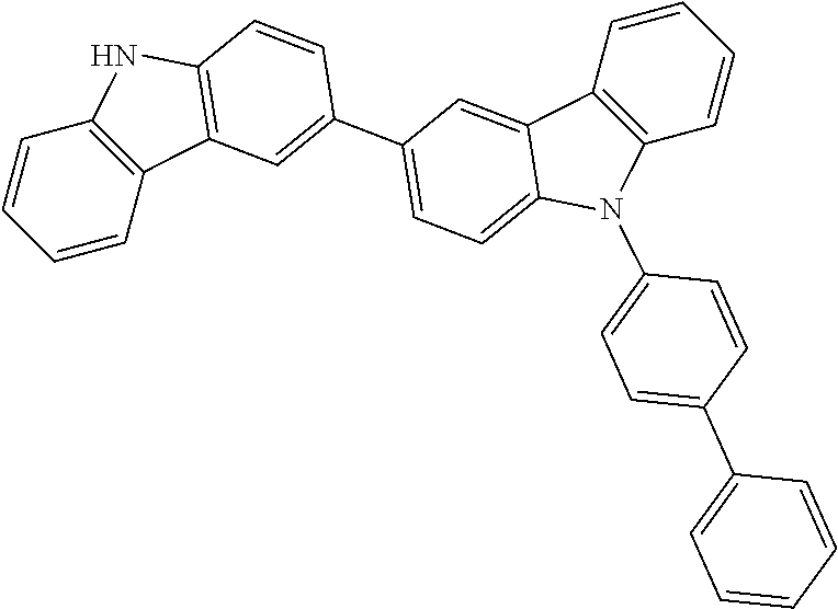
C1=CC2=C(C=C1)NC1=C2C=C(C2=CC=C3C(=C2)C2=C(N3C3=CC=C(C4=CC=CC=C4)C=C3)C=CC=C2)C=C1
